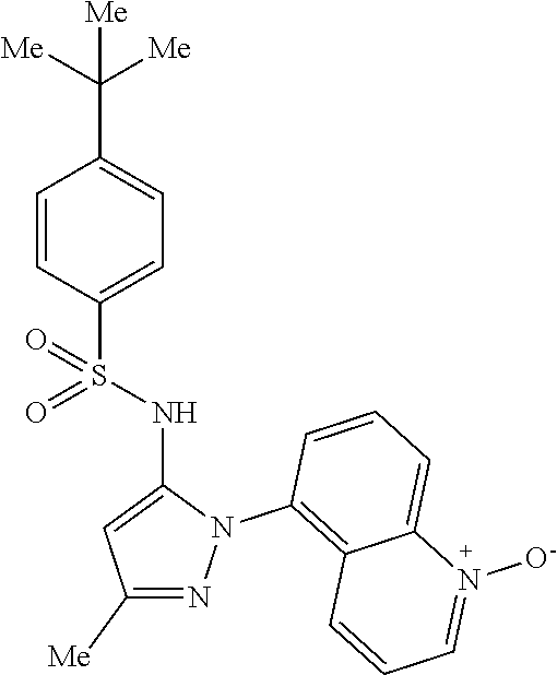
C1=CC(S(NC2=CC([Me])=NN2C2=C3C(=CC=C2)N([O-])=CC=C3)(=O)=O)=CC=C1C([Me])([Me])[Me]
